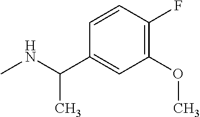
N(C)C(C)C1=CC(OC)=C(F)C=C1
